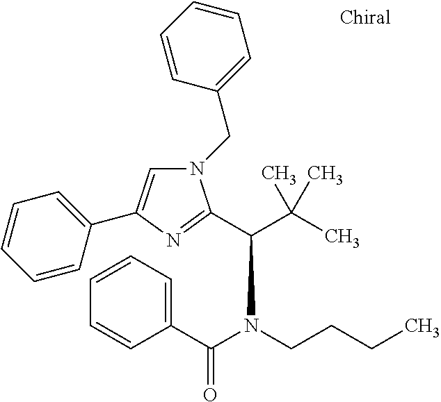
N1(CC2=CC=CC=C2)C=C(C2=CC=CC=C2)N=C1C(C(C)(C)C)N(C(C1=CC=CC=C1)=O)CCCC
